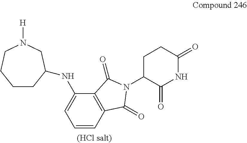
C1=CC2=C(C(NC3CCCCN([H])C3)=C1)C(=O)N(C1C(=O)NC(=O)CC1)C2=O
